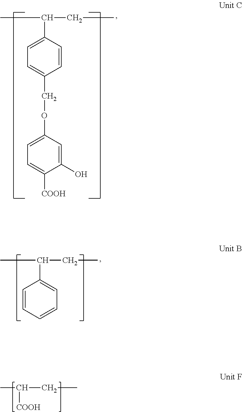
CC(CC)C1=CC=C(COC2=CC=C([COOH])C(O)=C2)C=C1.CC(CC)C1=CC=CC=C1.CC(CC)[COOH]
